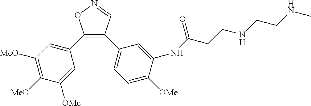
C1(C2=CC([MeO])=C([MeO])C([OMe])=C2)=C(C2=CC=C([OMe])C(NC(CCNCCNC)=O)=C2)C=NO1
